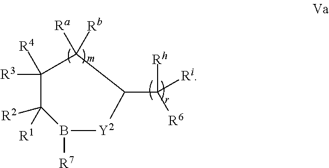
C1(C([R6])([Rh])[Ri])[Y2]B([R7])C([R2])([R1])C([R3])([R4])C1([Rb])[Ra]
